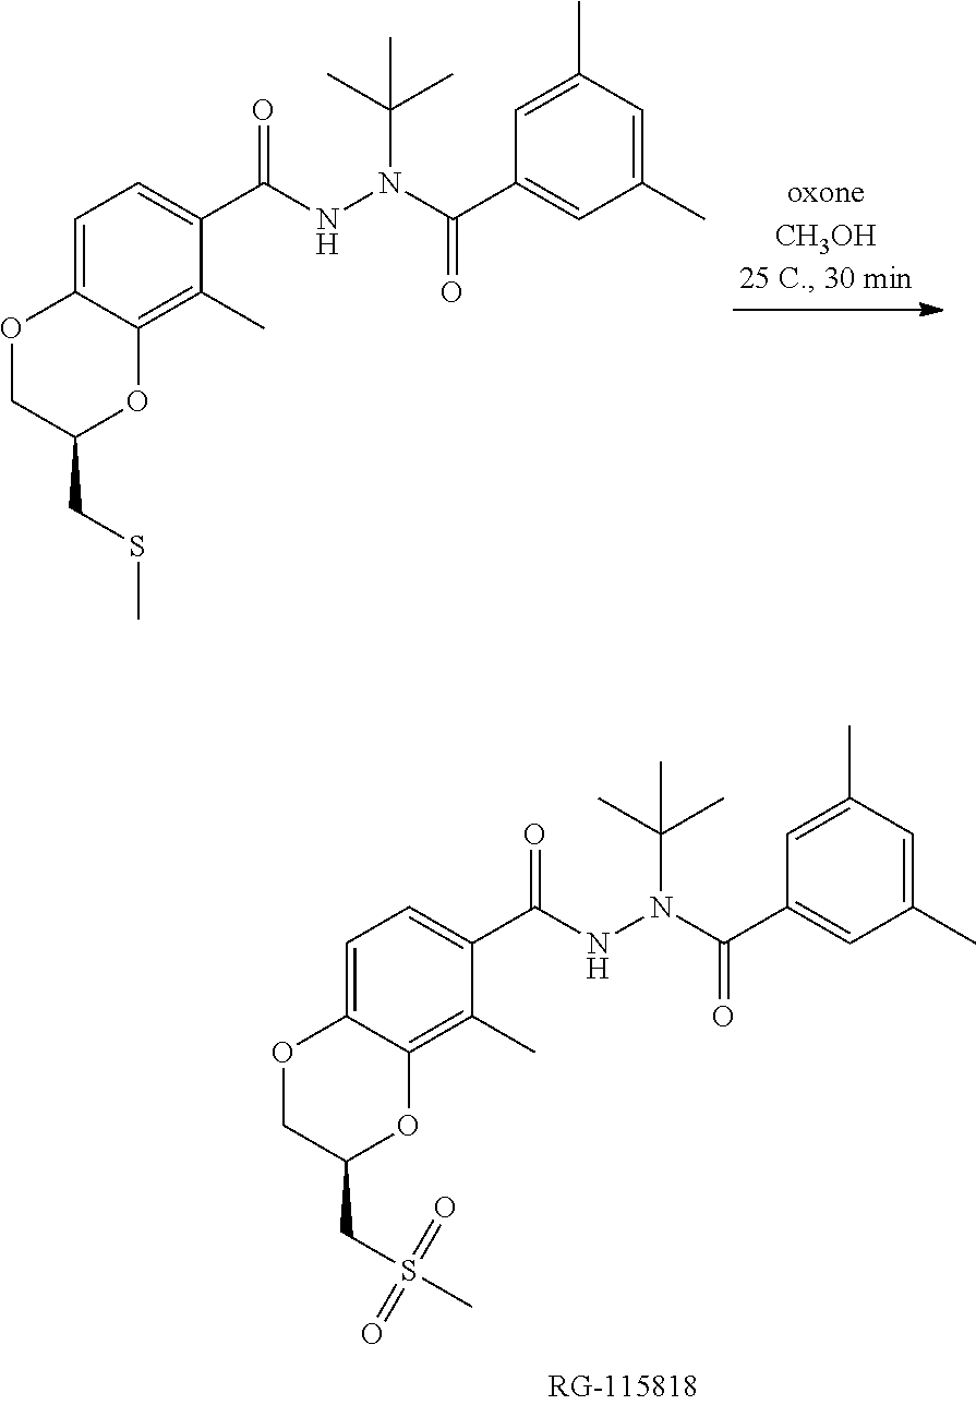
O1CC(CSC)OC2=C(C)C(C(NN(C(C3=CC(C)=CC(C)=C3)=O)C(C)(C)C)=O)=CC=C12.O1CC(CS(C)(=O)=O)OC2=C(C)C(C(NN(C(C3=CC(C)=CC(C)=C3)=O)C(C)(C)C)=O)=CC=C12
